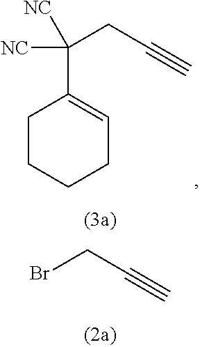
C1(C(CC#C)([NC])[NC])=CCCCC1.BrCC#C
